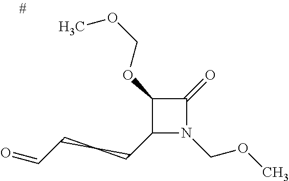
C1(CCCC=O)N(COC)C(=O)C1OCOC
